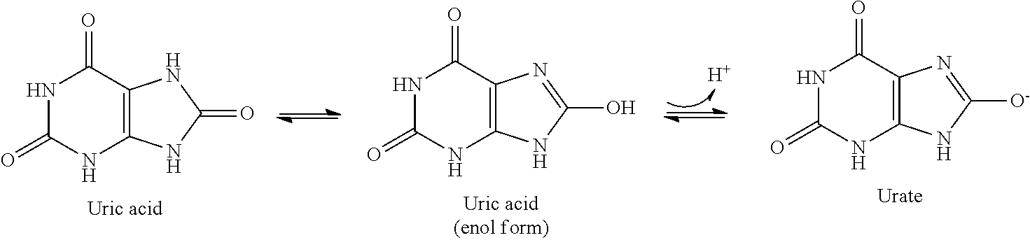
N1C(=O)NC2=C(C1=O)NC(=O)N2.N1C(=O)NC2=C(C1=O)N=C(O)N2.[H].N1C(=O)NC2=C(C1=O)N=C([O-])N2
